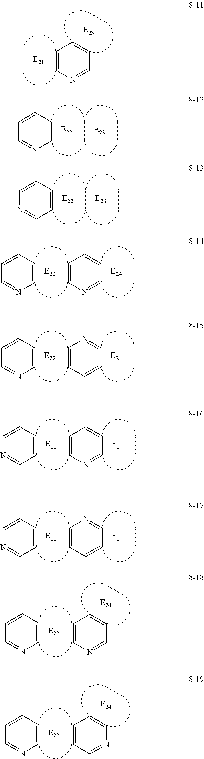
C1=CN=CC=C1.C1=CN=CC=C1.C1=CC=NC=C1.C1=CN=CC=C1.C1=CC=CN=C1.C1=CN=CC=C1.C1=NC=CC=C1.C1=CC=NC=C1.C1=CC=CN=C1.C1=CC=NC=C1.C1=NC=CC=C1.C1=CN=CC=C1.C1=NC=CC=C1.C1=CN=CC=C1.N1=CC=CC=C1
